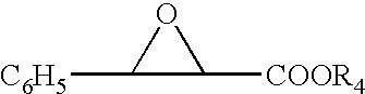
C1([C6H5])C([COOR4])O1
